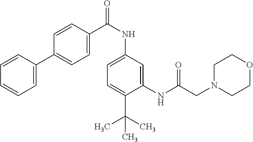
C1=C(C2=CC=C(C(NC3=CC=C(C(C)(C)C)C(NC(CN4CCOCC4)=O)=C3)=O)C=C2)C=CC=C1
